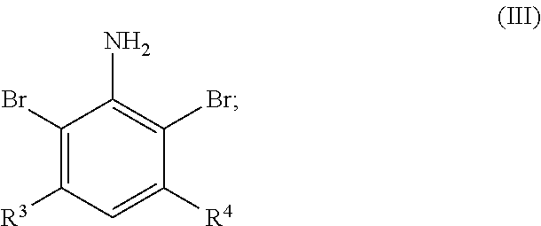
C1(Br)=C([R3])C=C([R4])C(Br)=C1N
